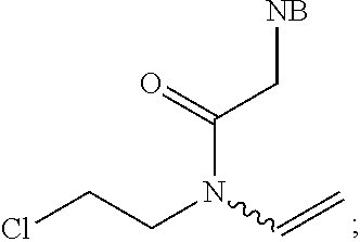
ClCCN(C=C)C(=O)C[NB]
